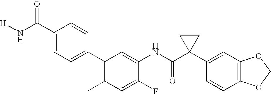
C1(F)=CC(C)=C(C2=CC=C(C(N[H])=O)C=C2)C=C1NC(C1(C2=CC3=C(C=C2)OCO3)CC1)=O
